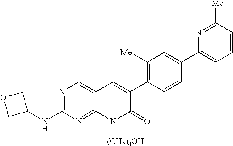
N1=C(NC2COC2)N=C2C(=C1)C=C(C1=C([Me])C=C(C3=CC=CC([Me])=N3)C=C1)C(=O)N2[(CH2)4OH]
